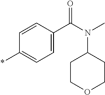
*C1=CC=C(C(N(C)C2CCOCC2)=O)C=C1
